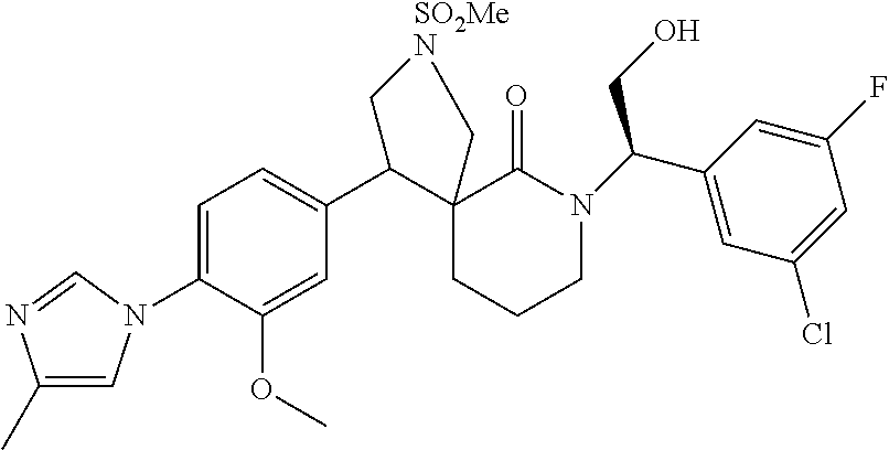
C1=C(N2C=C(C)N=C2)C(OC)=CC(C2C3(CCCN(C(CO)C4=CC(Cl)=CC(F)=C4)C3=O)C[SO2MeN]C2)=C1
